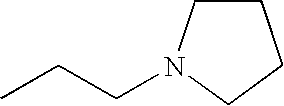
C1CN(CCC)CC1
